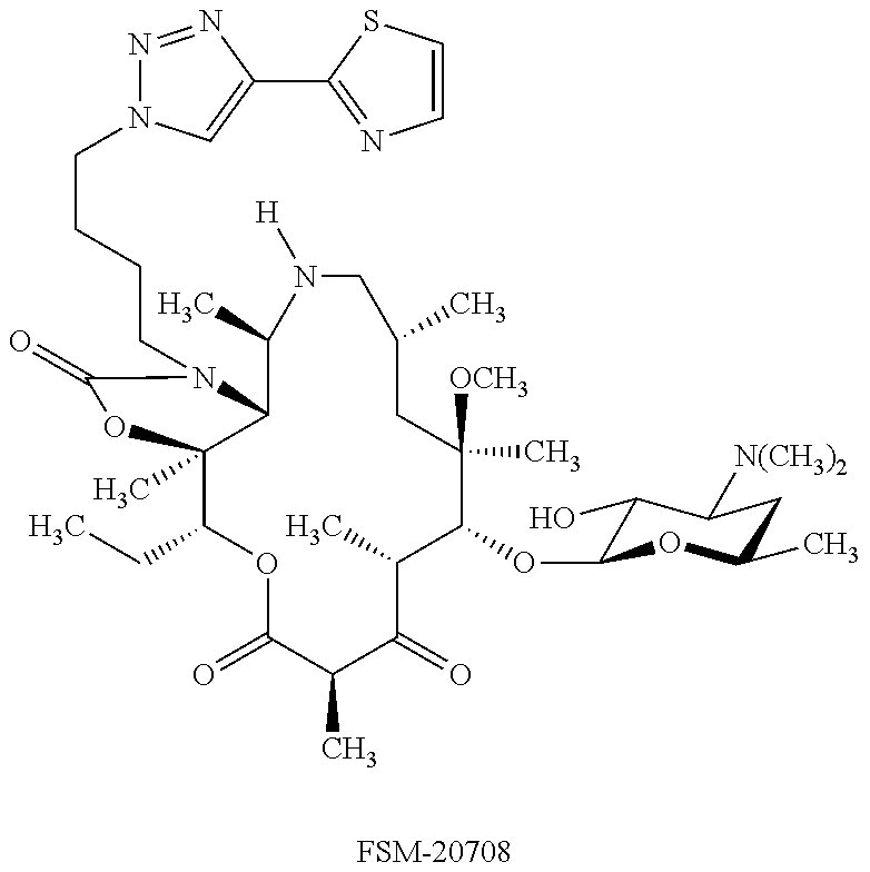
[FSM-20708].C1(CC)C2(C)C(N(CCCCN3N=NC(C4=NC=CS4)=C3)C(=O)O2)C(C)N([H])CC(C)CC([OCH3])(C)C(OC2C(O)C([N(CH3)2])CC(C)O2)C(C)C(=O)C(C)C(=O)O1
